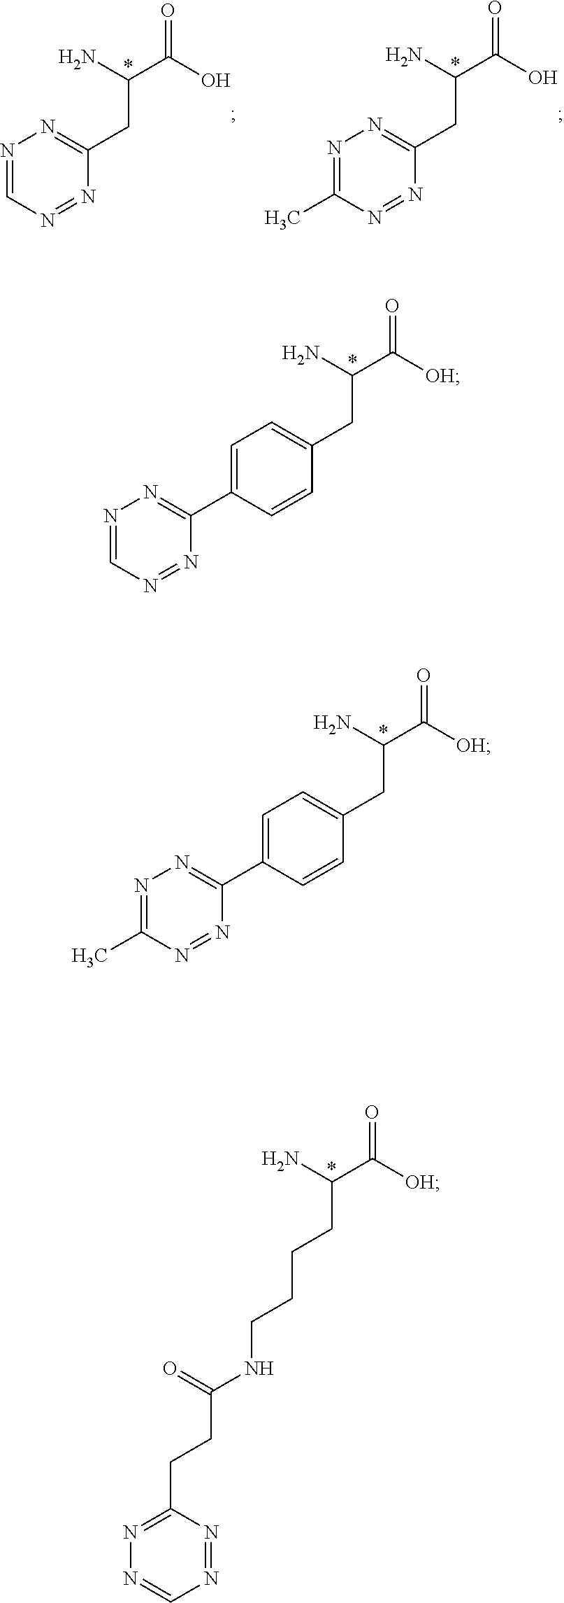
C1=C(C2=NN=CN=N2)C=CC(CC(C([OH])=O)N)=C1.C1(CC(C(O)=O)N)=NN=CN=N1.C1(CC(C(O)=O)N)=NN=C(C)N=N1.C1=C(C2=NN=C(C)N=N2)C=CC(CC(C([OH])=O)N)=C1.C1(CCC(NCCCCC(C([OH])=O)N)=O)=NN=CN=N1
